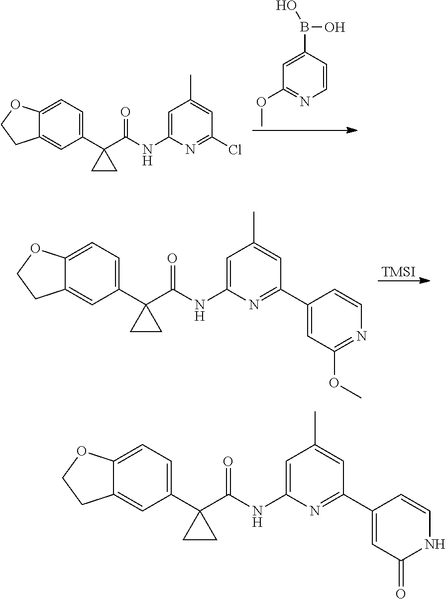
C12=CC=C(C3(C(NC4=CC(C)=CC(Cl)=N4)=O)CC3)C=C1CCO2.C1=C(B(O)O)C=CN=C1OC.[TMSI].C12=CC=C(C3(C(NC4=CC(C)=CC(C5=CC(OC)=NC=C5)=N4)=O)CC3)C=C1CCO2.C12=CC=C(C3(C(NC4=CC(C)=CC(C5=CC(=O)NC=C5)=N4)=O)CC3)C=C1CCO2
